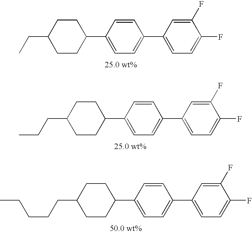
C1=CC(C2CCC(CC)CC2)=CC=C1C1=CC=C(F)C(F)=C1.C1=CC(C2CCC(CCC)CC2)=CC=C1C1=CC=C(F)C(F)=C1.C1=CC(C2CCC(CCCCC)CC2)=CC=C1C1=CC=C(F)C(F)=C1
